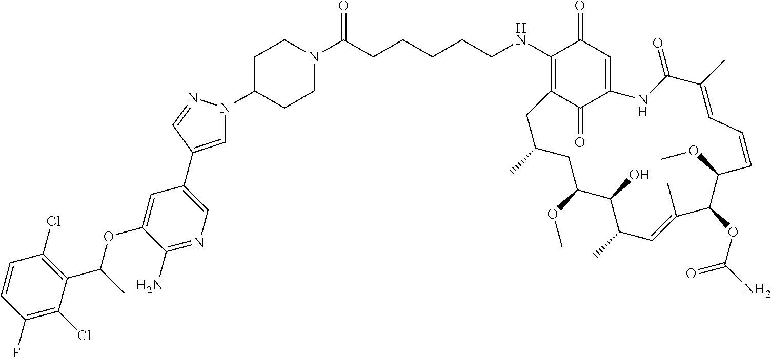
C1(F)=C(Cl)C(C(C)OC2=CC(C3=CN(C4CCN(C(CCCCCNC5=C6C(=O)C(=CC5=O)NC(=O)C(C)=CC=CC(OC)C(OC(=O)N)C(C)=CC(C)C(O)C(OC)CC(C)C6)=O)CC4)N=C3)=CN=C2N)=C(Cl)C=C1
